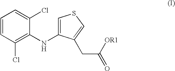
C1=C(NC2=C(Cl)C=CC=C2Cl)C(CC([OR1])=O)=CS1
